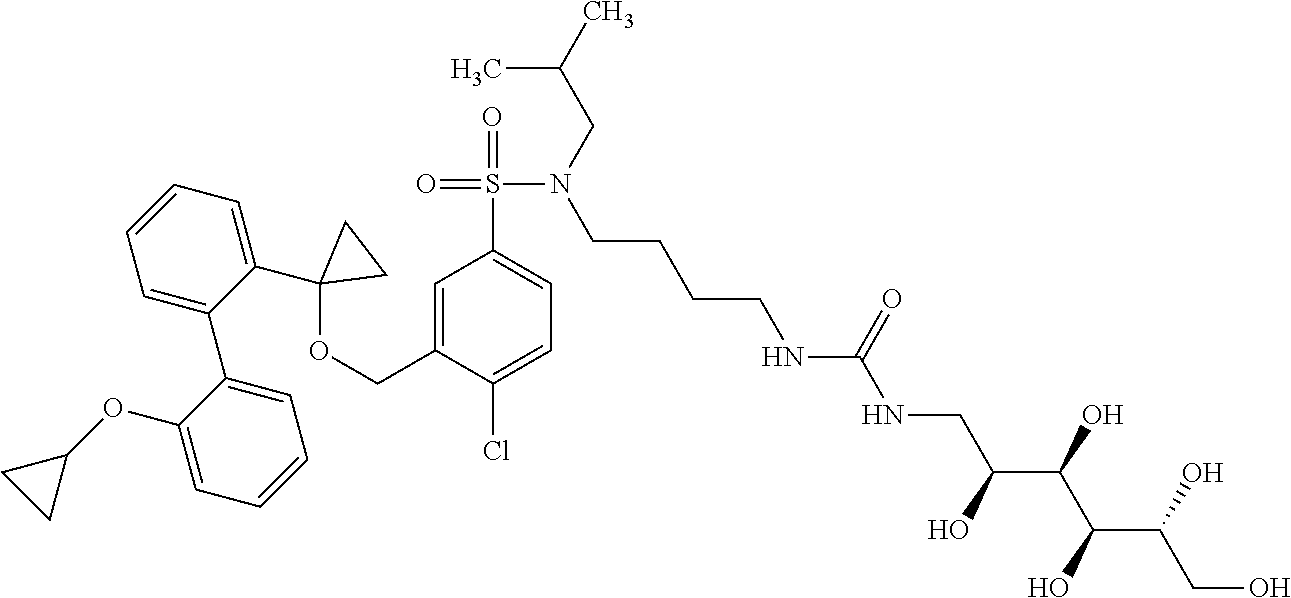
N(CCCCNC(NCC(C(C(C(CO)O)O)O)O)=O)(CC(C)C)S(=O)(=O)C1=CC=C(Cl)C(COC2(C3=CC=CC=C3C3=CC=CC=C3OC3CC3)CC2)=C1
